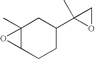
C12(C)C(CCC(C3(C)CO3)C1)O2
